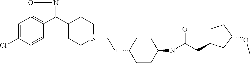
C1=C(Cl)C=CC2=C1ON=C2C1CCN(CCC2CCC(NC(=O)CC3CCC(OC)C3)CC2)CC1
